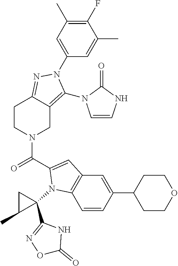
C1(F)=C(C)C=C(N2C(N3C=CNC3=O)=C3CN(C(=O)C4=CC5=C(C=CC(C6CCOCC6)=C5)N4C4(C5=NOC(=O)N5)CC4C)CCC3=N2)C=C1C
